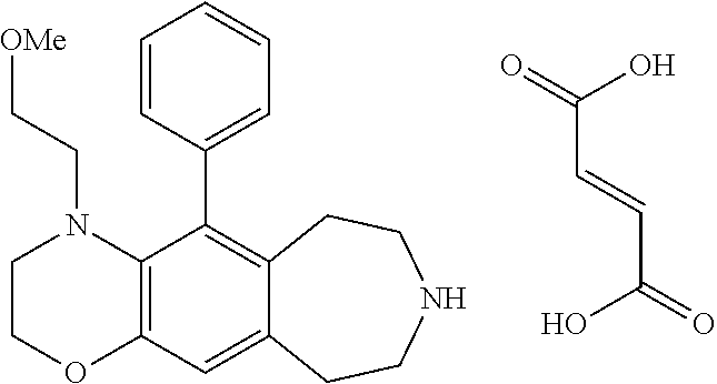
C(=CC(O)=O)C(O)=O.C12=C(C=C3C(=C1C1=CC=CC=C1)CCNCC3)OCCN2CC[OMe]
